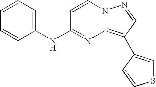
C1=CC=C(NC2=NC3=C(C4=CSC=C4)C=NN3C=C2)C=C1
